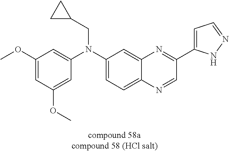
C1=C(N(C2=CC=C3C(=C2)N=C(C2=CC=NN2)C=N3)CC2CC2)C=C(OC)C=C1OC
